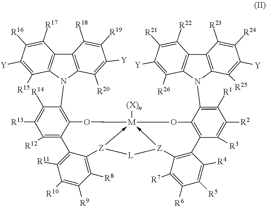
C1([R12])=C2C(=C(N3C4=C(C5=C3C([R15])=C([Y])C([R16])=C5[R17])C([R18])=C([R19])C([Y])=C4[R20])C([R14])=C1[R13])O[M]13([(X)n])-[Z](C4=C([R8])C([R9])=C([R10])C([R11])=C24)[L][Z]->1C1=C(C2=C(C(N4C5=C(C6=C4C([R25])=C([Y])C([R24])=C6[R23])C([R22])=C([R21])C([Y])=C5[R26])=C([R1])C([R2])=C2[R3])O3)C([R4])=C([R5])C([R6])=C1[R7]
